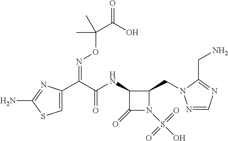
C1=C(C(C(NC2C(=O)N(S(O)(=O)=O)C2CN2N=CN=C2CN)=O)=NOC(C(=O)O)(C)C)N=C(N)S1
